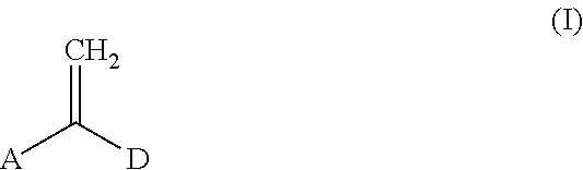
C=C([D])[A]
